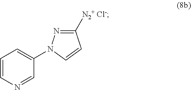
C1=CN=CC(N2N=C([N2+ Cl-])C=C2)=C1
